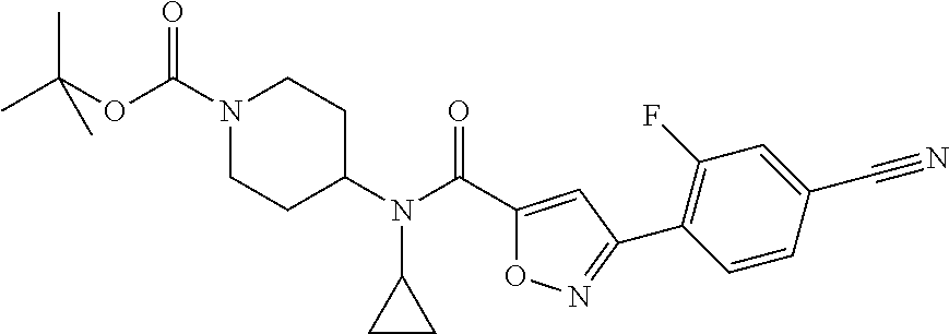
C1(C(N(C2CCN(C(=O)OC(C)(C)C)CC2)C2CC2)=O)=CC(C2=C(F)C=C(C#N)C=C2)=NO1
